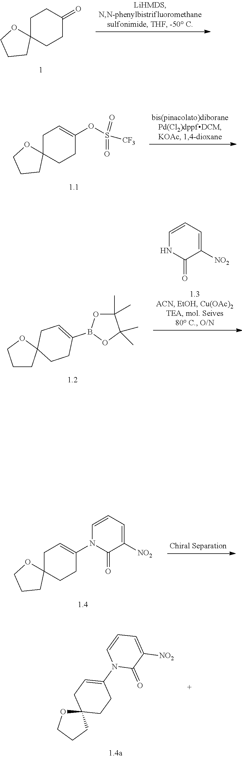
C1C2(CCC(=O)C1)OCCC2.C1C2(CCC(OS(=O)(=O)[CF3])=C1)OCCC2.C1=CC=C([NO2])C(=O)N1.C1(C)(C)OB(C2=CCC3(CC2)OCCC3)OC1(C)C.C1C2(CCC(N3C(=O)C([NO2])=CC=C3)=C1)OCCC2.O1CCCC12CCC(N1C(=O)C([NO2])=CC=C1)=CC2
